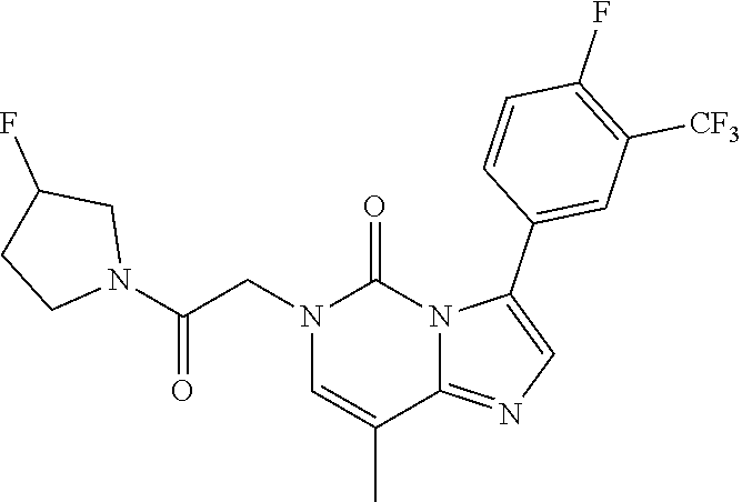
N1(CC(N2CC(F)CC2)=O)C=C(C)C2=NC=C(C3=CC([CF3])=C(F)C=C3)N2C1=O
